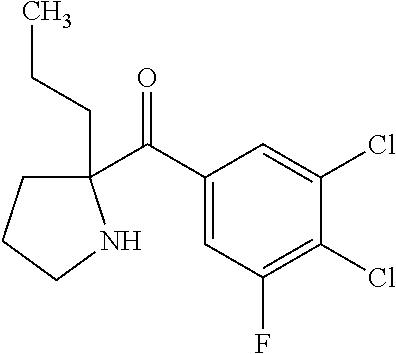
C1(C(C2=CC(F)=C(Cl)C(Cl)=C2)=O)(CCC)CCCN1
